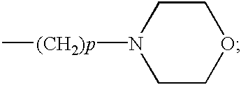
C1COCCN1[(CH2)p]C
